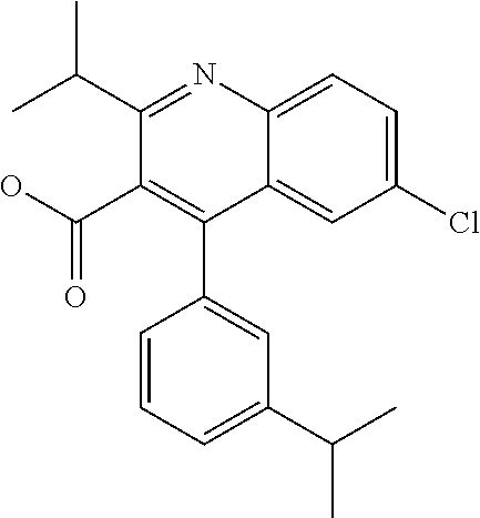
C1(Cl)=CC=C2C(=C1)C(C1=CC(C(C)C)=CC=C1)=C(C(O)=O)C(C(C)C)=N2
